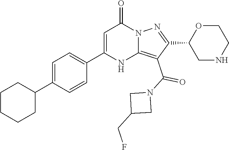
C1(C2=CC=C(C3CCCCC3)C=C2)=CC(=O)N2C(=C(C(N3CC(CF)C3)=O)C(C3OCCNC3)=N2)N1
